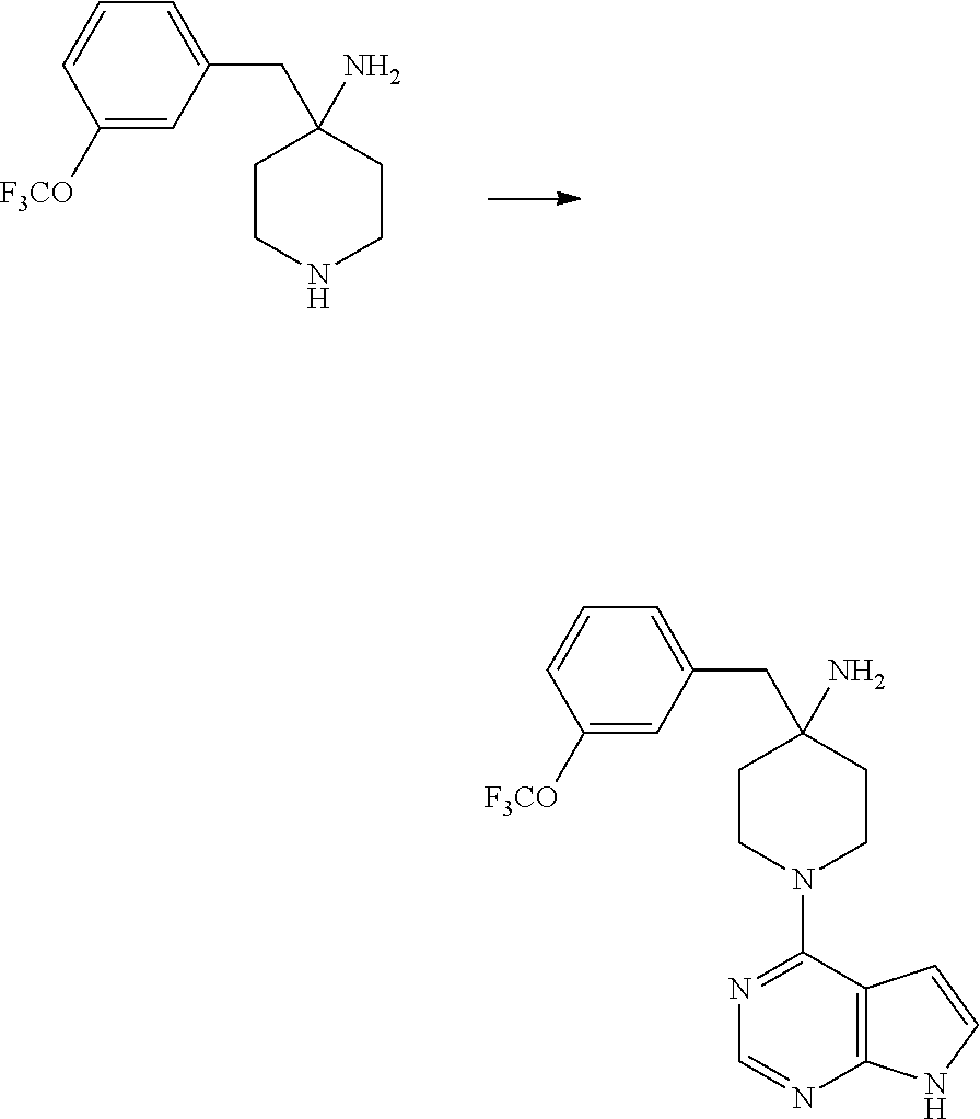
C1([F3CO])=CC(CC2(N)CCN(C3=NC=NC4=C3C=CN4)CC2)=CC=C1.C1([F3CO])=CC(CC2(N)CCNCC2)=CC=C1
